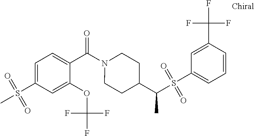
C1=C(S(C)(=O)=O)C=C(OC(F)(F)F)C(C(N2CCC(C(S(C3=CC=CC(C(F)(F)F)=C3)(=O)=O)C)CC2)=O)=C1
